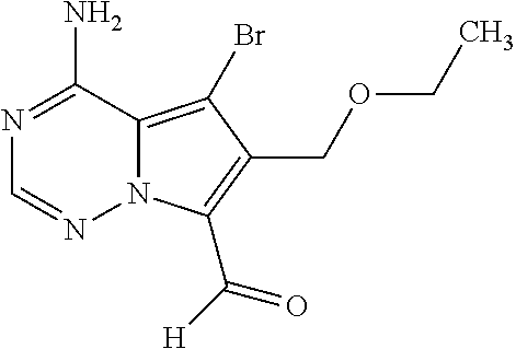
N1=C(N)C2=C(Br)C(COCC)=C(C([H])=O)N2N=C1
